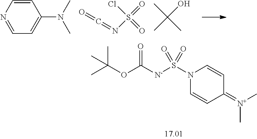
O(C([N-]S(N1C=CC(=[N+](C)C)C=C1)(=O)=O)=O)C(C)(C)C.C1(N(C)C)=CC=NC=C1.N(S(=O)(Cl)=O)=C=O.CC(O)(C)C
